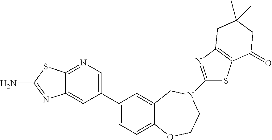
C12=NC=C(C3=CC=C4C(=C3)CN(C3=NC5=C(S3)C(=O)CC(C)(C)C5)CCO4)C=C1N=C(N)S2
